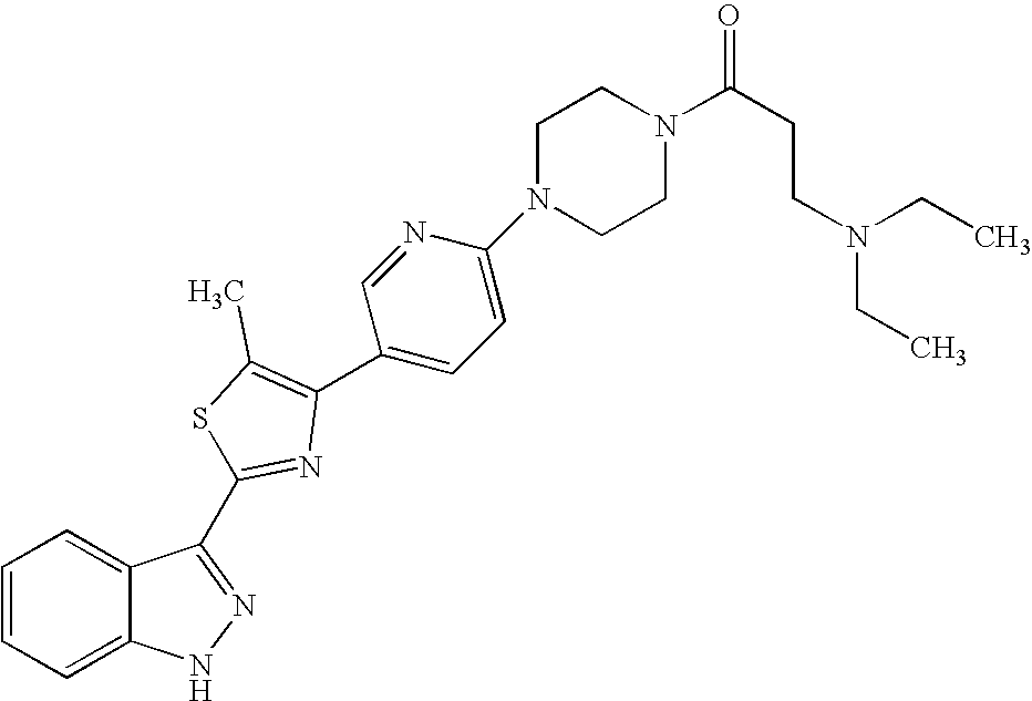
C1=CC=C2C(=C1)NN=C2C1=NC(C2=CC=C(N3CCN(C(CCN(CC)CC)=O)CC3)N=C2)=C(C)S1
